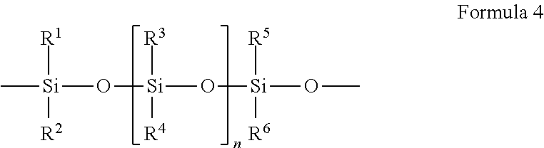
C[Si]([R1])([R2])O[Si]([R3])([R4])O[Si]([R5])([R6])OC
